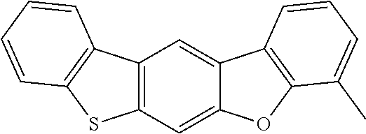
C12=C(C=C3C(=C1)C1=C(O3)C(C)=CC=C1)SC1=C2C=CC=C1
